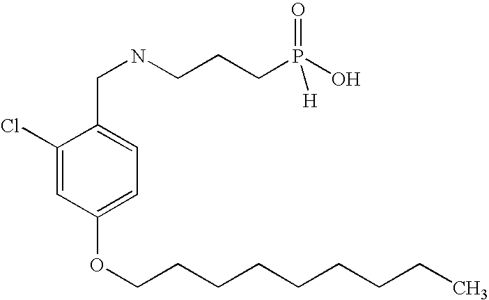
O(C1=CC=C(CNCCCP(O)(=O)[H])C(Cl)=C1)CCCCCCCCC
